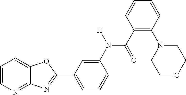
C1=CN=C2C(=C1)OC(C1=CC=CC(N([H])C(=O)C3=C(N4CCOCC4)C=CC=C3)=C1)=N2
